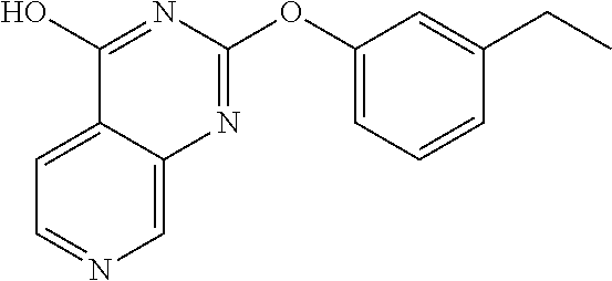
C1=C2C(=CN=C1)N=C(OC1=CC=CC(CC)=C1)N=C2O
